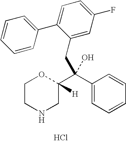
C1CNCC([H])(C(C2=CC=CC=C2)(CC2=CC(F)=CC=C2C2=CC=CC=C2)O)O1.Cl
